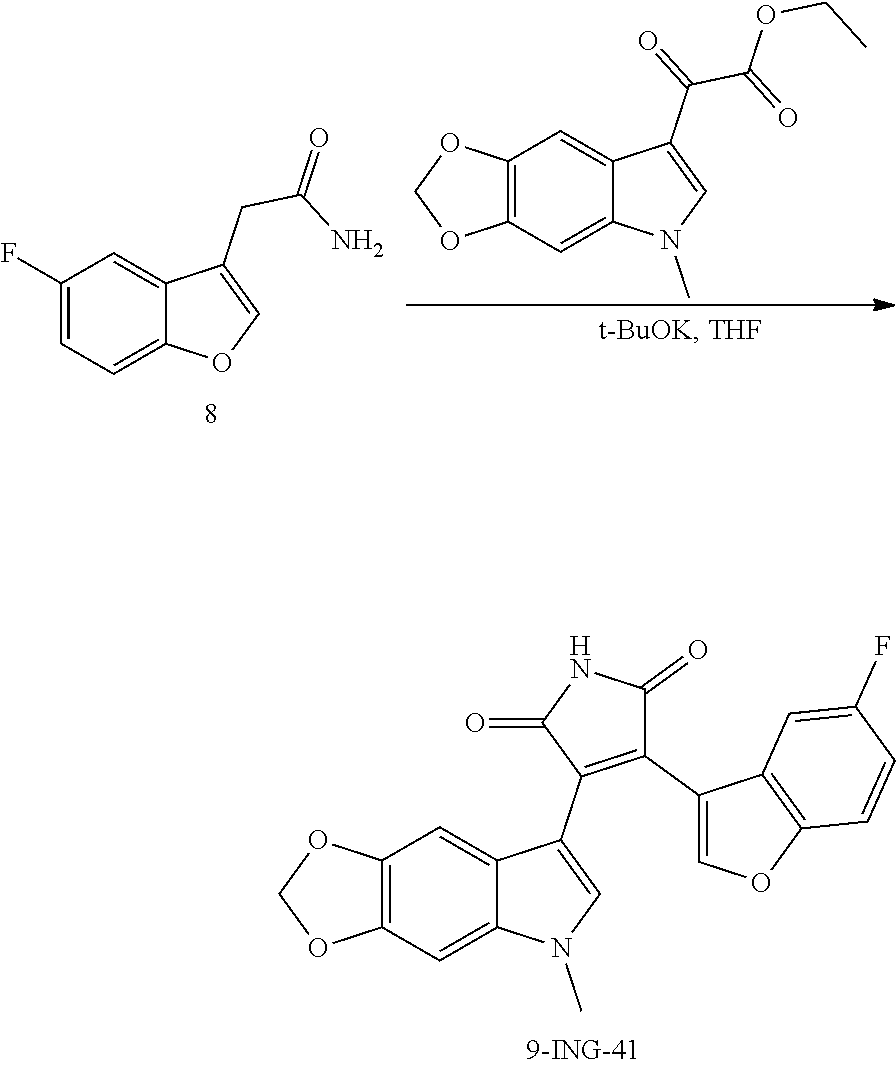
C1(F)=CC=C2C(=C1)C(CC(N)=O)=CO2.C12=C(C=C3C(=C1)C(C(=O)C(=O)OCC)=CN3C)OCO2.C12=C(C=C3C(=C1)C(C1=C(C4=COC5=C4C=C(F)C=C5)C(=O)NC1=O)=CN3C)OCO2
